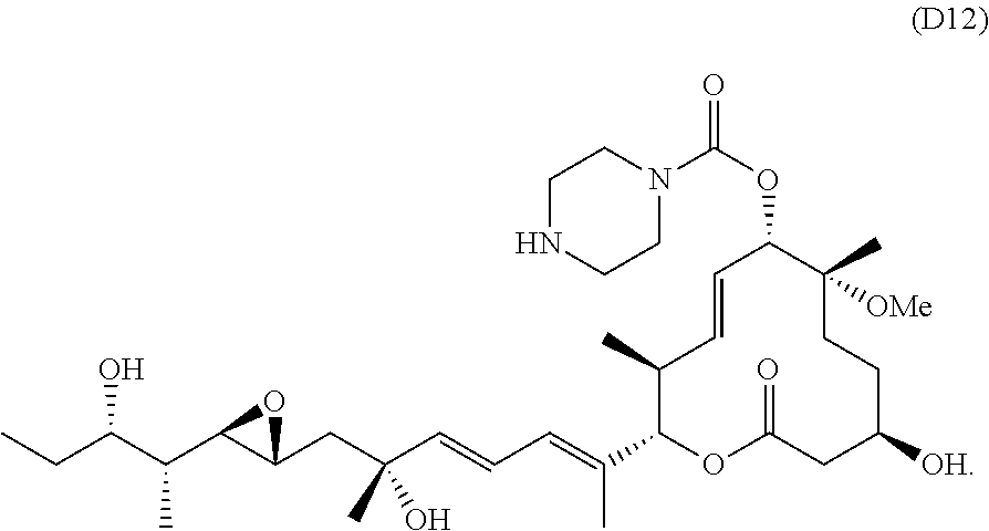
C1(C)C(C(=CC=CC(CC2C(C(C)C(CC)O)O2)(C)O)C)OC(=O)CC([OH])CCC(C)([OMe])C(OC(=O)N2CCNCC2)C=C1
